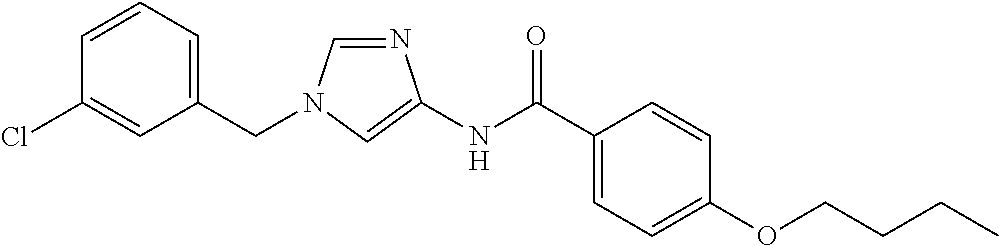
C1=NC(NC(=O)C2=CC=C(OCCCC)C=C2)=CN1CC1=CC=CC(Cl)=C1
